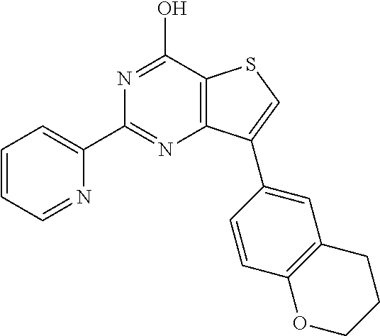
C1=CC=NC(C2=NC3=C(C(O)=N2)SC=C3C2=CC3=C(C=C2)OCCC3)=C1
